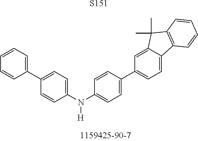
C1(N(C2=CC=C(C3=CC=C4C(=C3)C(C)(C)C3=C4C=CC=C3)C=C2)[H])=CC=C(C2=CC=CC=C2)C=C1.[S151]
